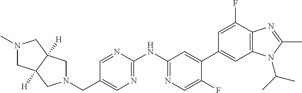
N1(CC2=CN=C(NC3=NC=C(F)C(C4=CC5=C(C(F)=C4)N=C(C)N5C(C)C)=C3)N=C2)CC2([H])C([H])(C1)CN(C)C2
